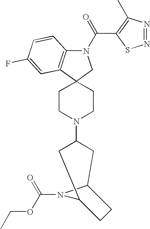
C12(CCN(C3CC4N(C(OCC)=O)C(C3)CC4)CC1)CN(C(C1=C(C)N=NS1)=O)C1=C2C=C(F)C=C1
